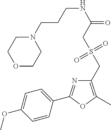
C1=C(OC)C=CC(C2=NC(CS(CC(NCCCN3CCOCC3)=O)(=O)=O)=C(C)O2)=C1
